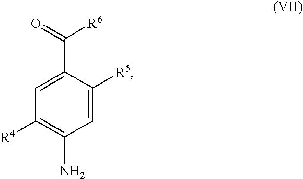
C1(N)=C([R4])C=C(C(=O)[R6])C([R5])=C1
